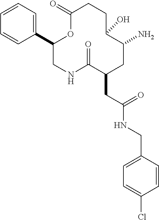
C1=CC=C(C2CNC(=O)C(CC(NCC3=CC=C(Cl)C=C3)=O)CC(N)C(O)CCC(=O)O2)C=C1
